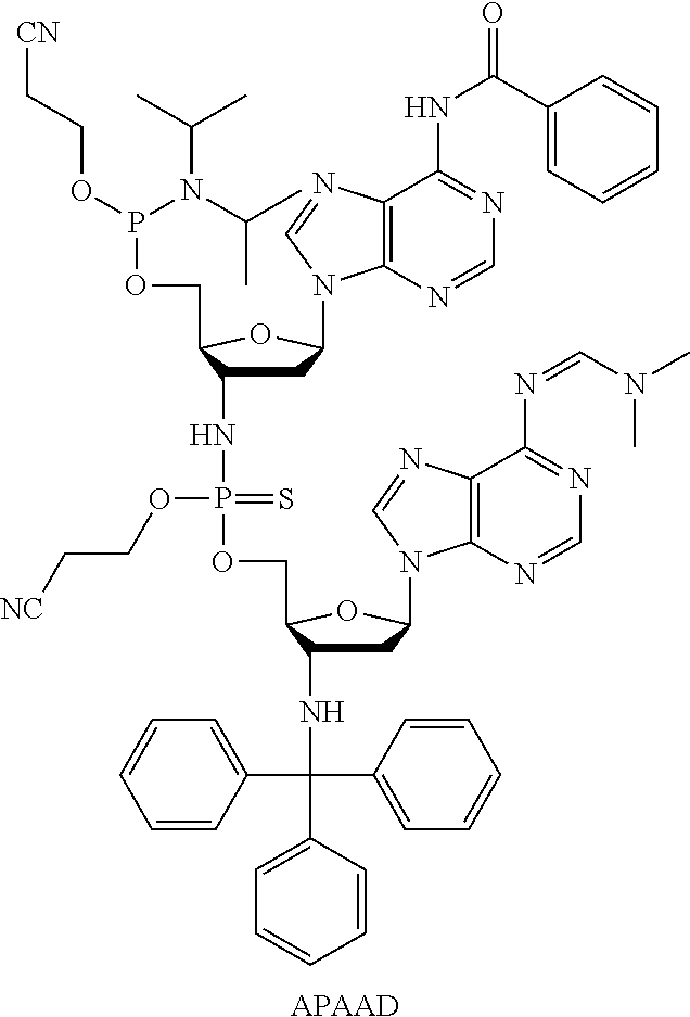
C1=CC(C(C2=CC=CC=C2)(C2=CC=CC=C2)NC2CC(N3C4=C(C(N=CN(C)C)=NC=N4)N=C3)OC2COP(NC2CC(N3C4=C(N=C3)C(NC(C3=CC=CC=C3)=O)=NC=N4)OC2COP(OCC[CN])N(C(C)C)C(C)C)(=S)OCC[NC])=CC=C1.[APAAD]
